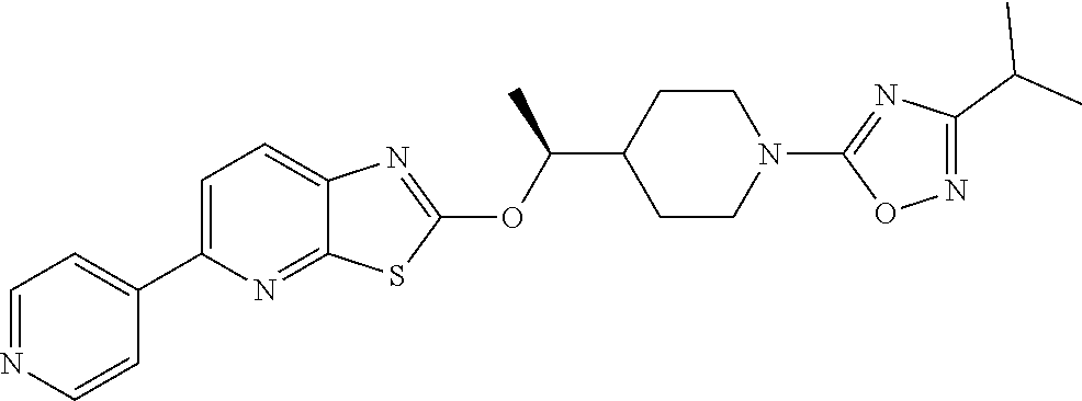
C1=C(C2=CC=NC=C2)N=C2C(=C1)N=C(OC(C1CCN(C3=NC(C(C)C)=NO3)CC1)C)S2
